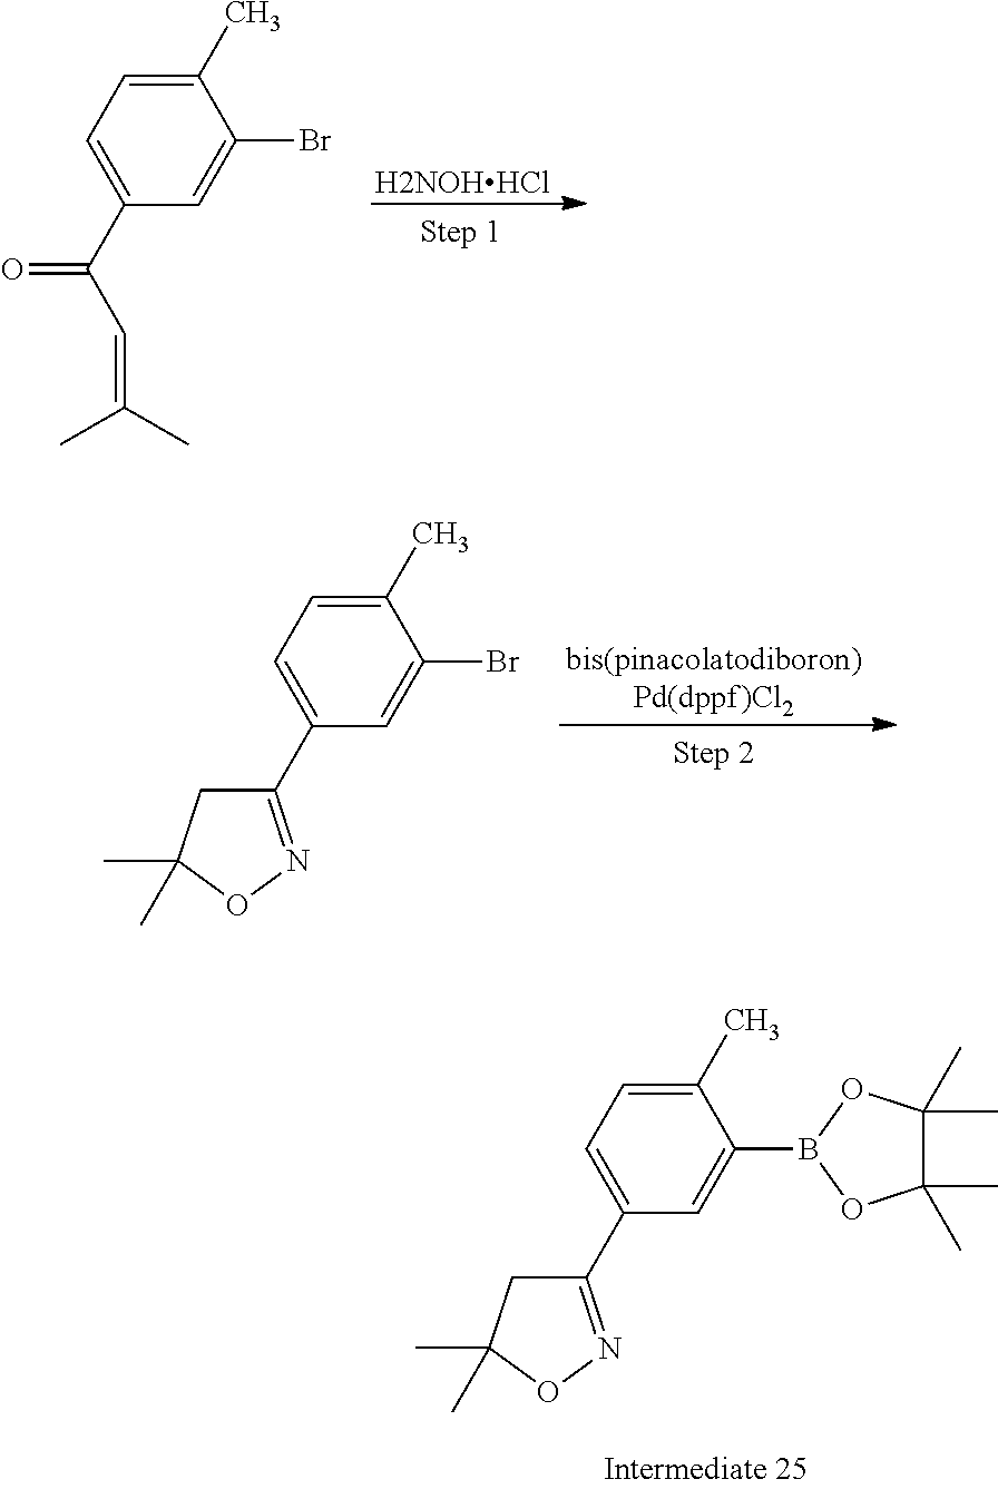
C1(C)=CC=C(C(=O)C=C(C)C)C=C1Br.[H2NOHHCl].C1(C)=CC=C(C2=NOC(C)(C)C2)C=C1Br.[bis(pinacolatodiboron)Pd(dppf)Cl2].C1(C)=CC=C(C2=NOC(C)(C)C2)C=C1B1OC(C)(C)C(C)(C)O1
